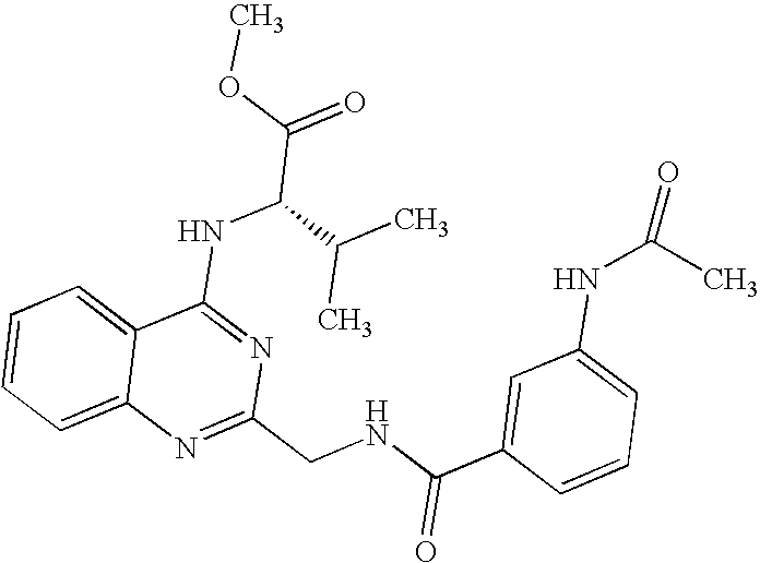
C12=CC=CC=C1N=C(CNC(C1=CC(NC(C)=O)=CC=C1)=O)N=C2NC(C(=O)OC)C(C)C
